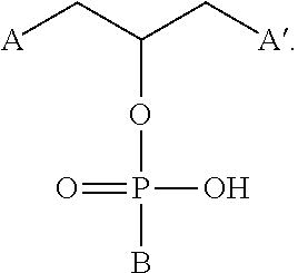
P(OC(C[A])C[A])(B)(O)=O
